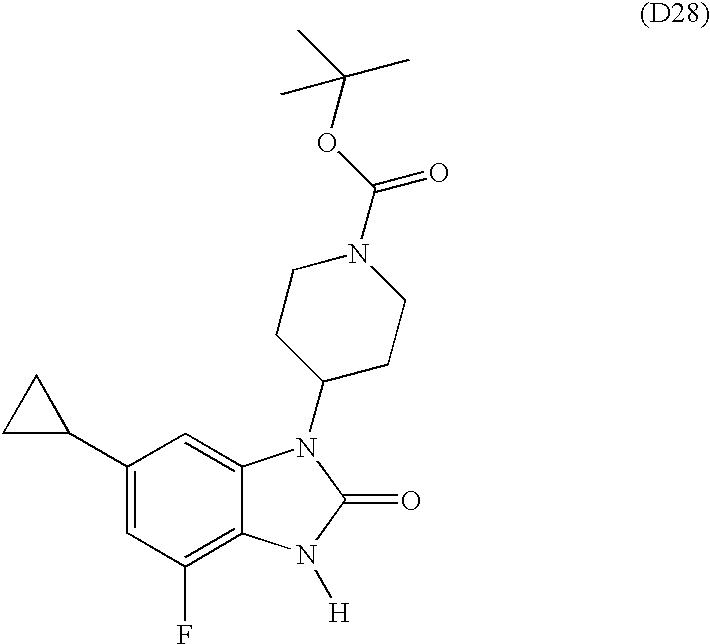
C1C(C2=CC(F)=C3C(=C2)N(C2CCN(C(OC(C)(C)C)=O)CC2)C(=O)N3[H])C1
